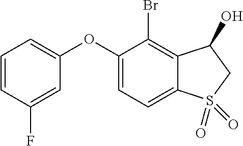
O(C1=CC=CC(F)=C1)C1=CC=C2C(=C1Br)C(O)CS2(=O)=O
